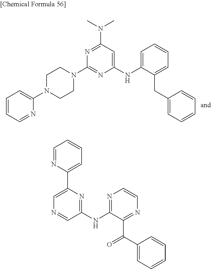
C1=CC=NC(N2CCN(C3=NC(NC4=CC=CC=C4CC4=CC=CC=C4)=CC(N(C)C)=N3)CC2)=C1.C1=NC(C2=CN=CC(NC3=NC=CN=C3C(C3=CC=CC=C3)=O)=N2)=CC=C1
